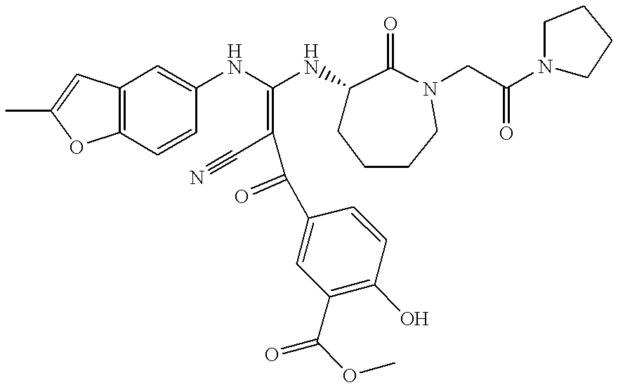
C12=C(C=CC(NC(=C(C#N)C(C3=CC(C(OC)=O)=C(O)C=C3)=O)NC3CCCCN(CC(N4CCCC4)=O)C3=O)=C1)OC(C)=C2
